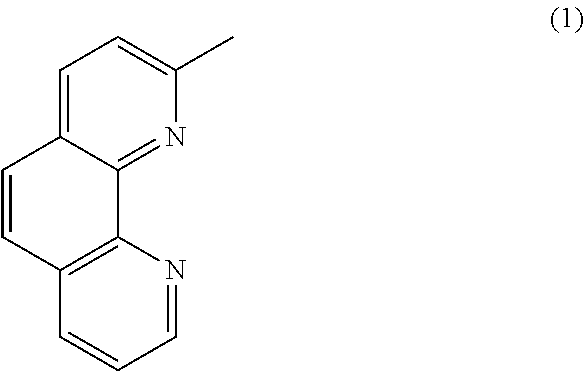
C1=C2C(=NC(C)=C1)C1=C(C=C2)C=CC=N1
